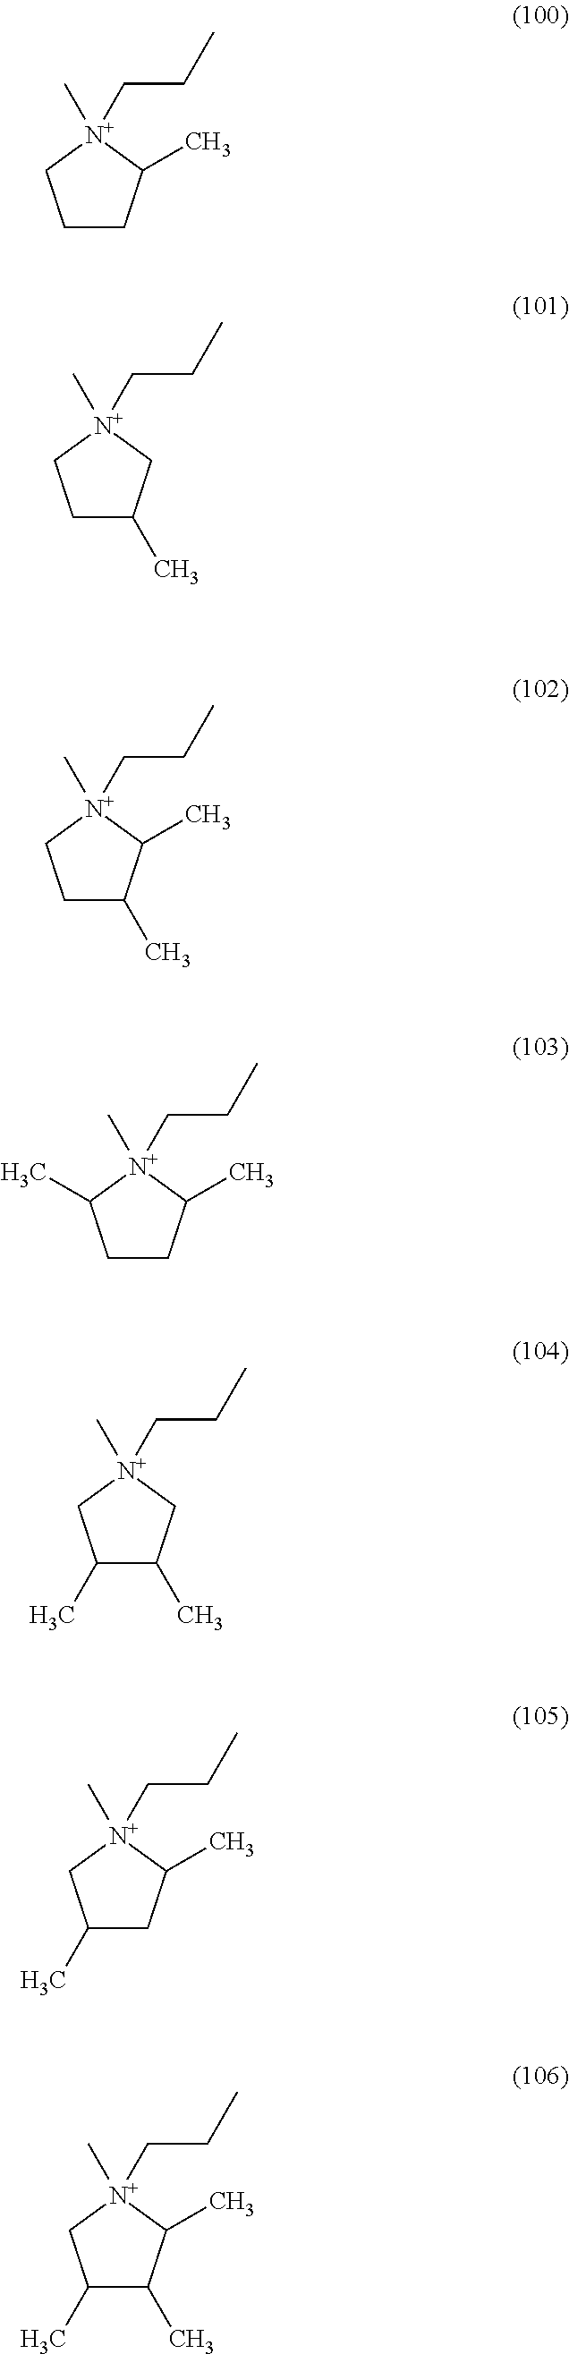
C1CC(C)[N+](C)(CCC)C1.C1C(C)C[N+](C)(CCC)C1.C1C(C)C(C)[N+](C)(CCC)C1.C1CC(C)[N+](C)(CCC)C1C.C1(C)C(C)C[N+](C)(CCC)C1.C1(C)CC(C)[N+](C)(CCC)C1.C1(C)C(C)C(C)[N+](C)(CCC)C1
